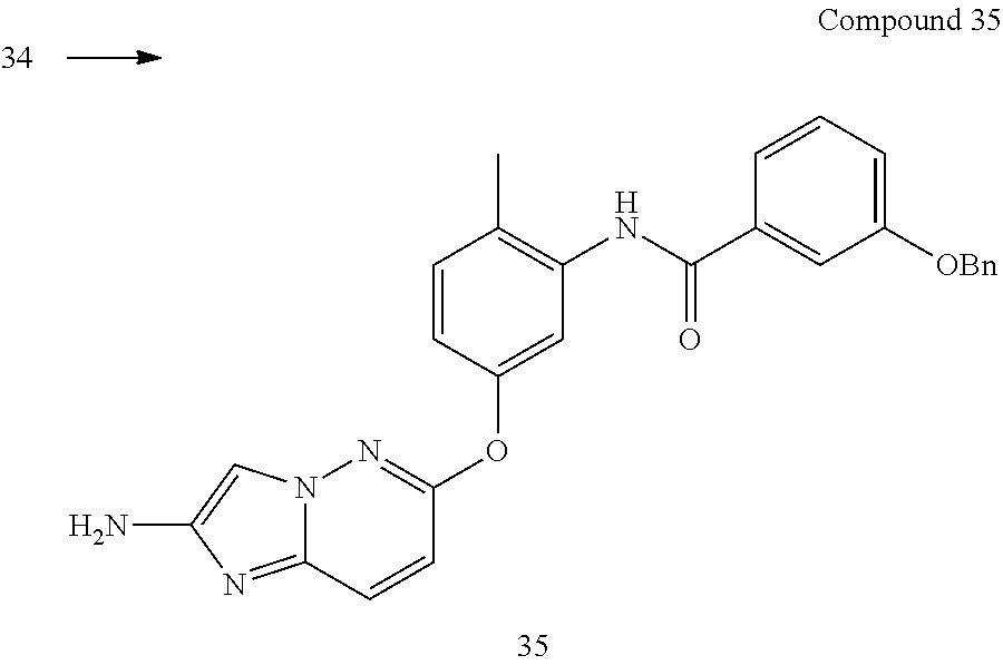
N12C(=NC(N)=C1)C=CC(OC1=CC(NC(C3=CC([OBn])=CC=C3)=O)=C(C)C=C1)=N2
